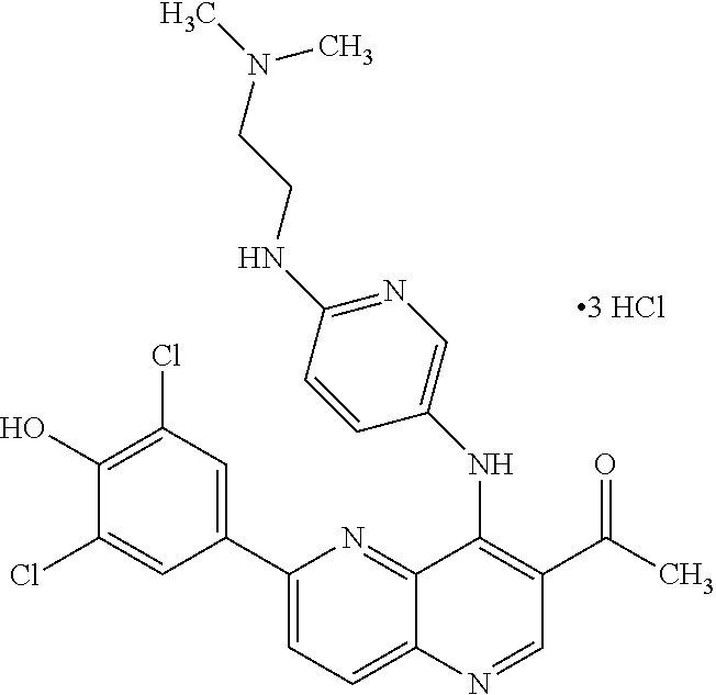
C1(C2=CC(Cl)=C(O)C(Cl)=C2)=CC=C2C(=N1)C(NC1=CN=C(NCCN(C)C)C=C1)=C(C(=O)C)C=N2
